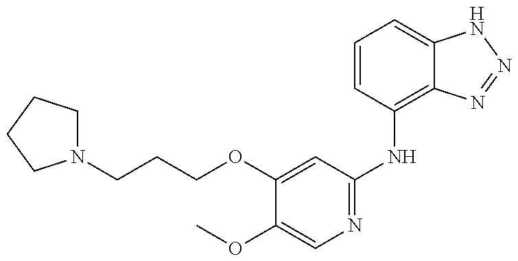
N1(CCCOC2=CC(NC3=C4C(=CC=C3)NN=N4)=NC=C2OC)CCCC1
